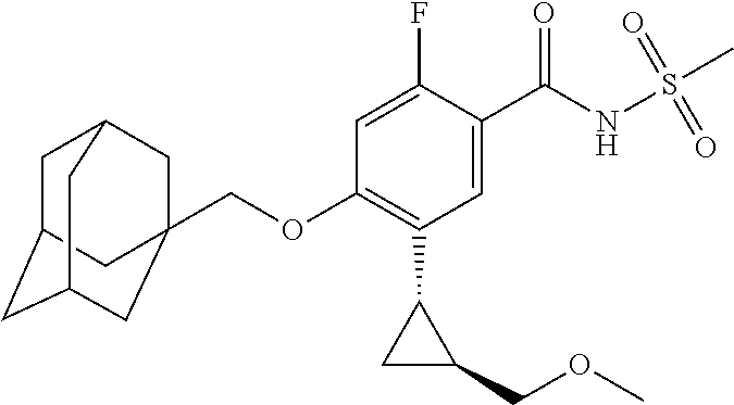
C1=C(F)C(C(NS(=O)(=O)C)=O)=CC(C2CC2COC)=C1OCC12CC3CC(CC(C1)C3)C2
